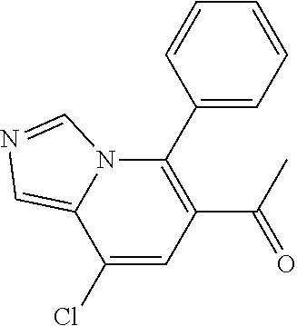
C1(C(C)=O)=C(C2=CC=CC=C2)N2C(=CN=C2)C(Cl)=C1
